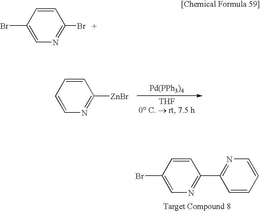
C1=CC(Br)=CN=C1Br.C1=CC=CN=C1[ZnBr].[Pd(PPh3)4].C1=CC(Br)=CN=C1C1=NC=CC=C1
